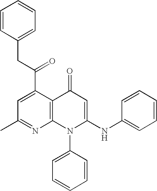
C1(C)=NC2=C(C(C(CC3=CC=CC=C3)=O)=C1)C(=O)C=C(NC1=CC=CC=C1)N2C1=CC=CC=C1
